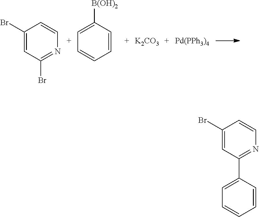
C1(Br)=CC(Br)=NC=C1.C1=C([B(OH)2])C=CC=C1.[K2CO3].[Pd(PPh3)4].C1(Br)=CC(C2=CC=CC=C2)=NC=C1
